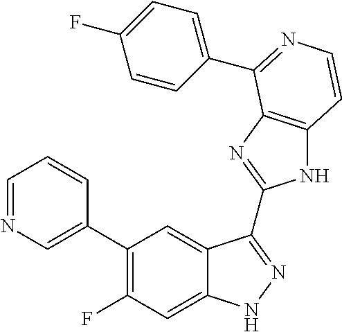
C1=C(C2=C(F)C=C3C(=C2)C(C2=NC4=C(N2)C=CN=C4C2=CC=C(F)C=C2)=NN3)C=CC=N1
